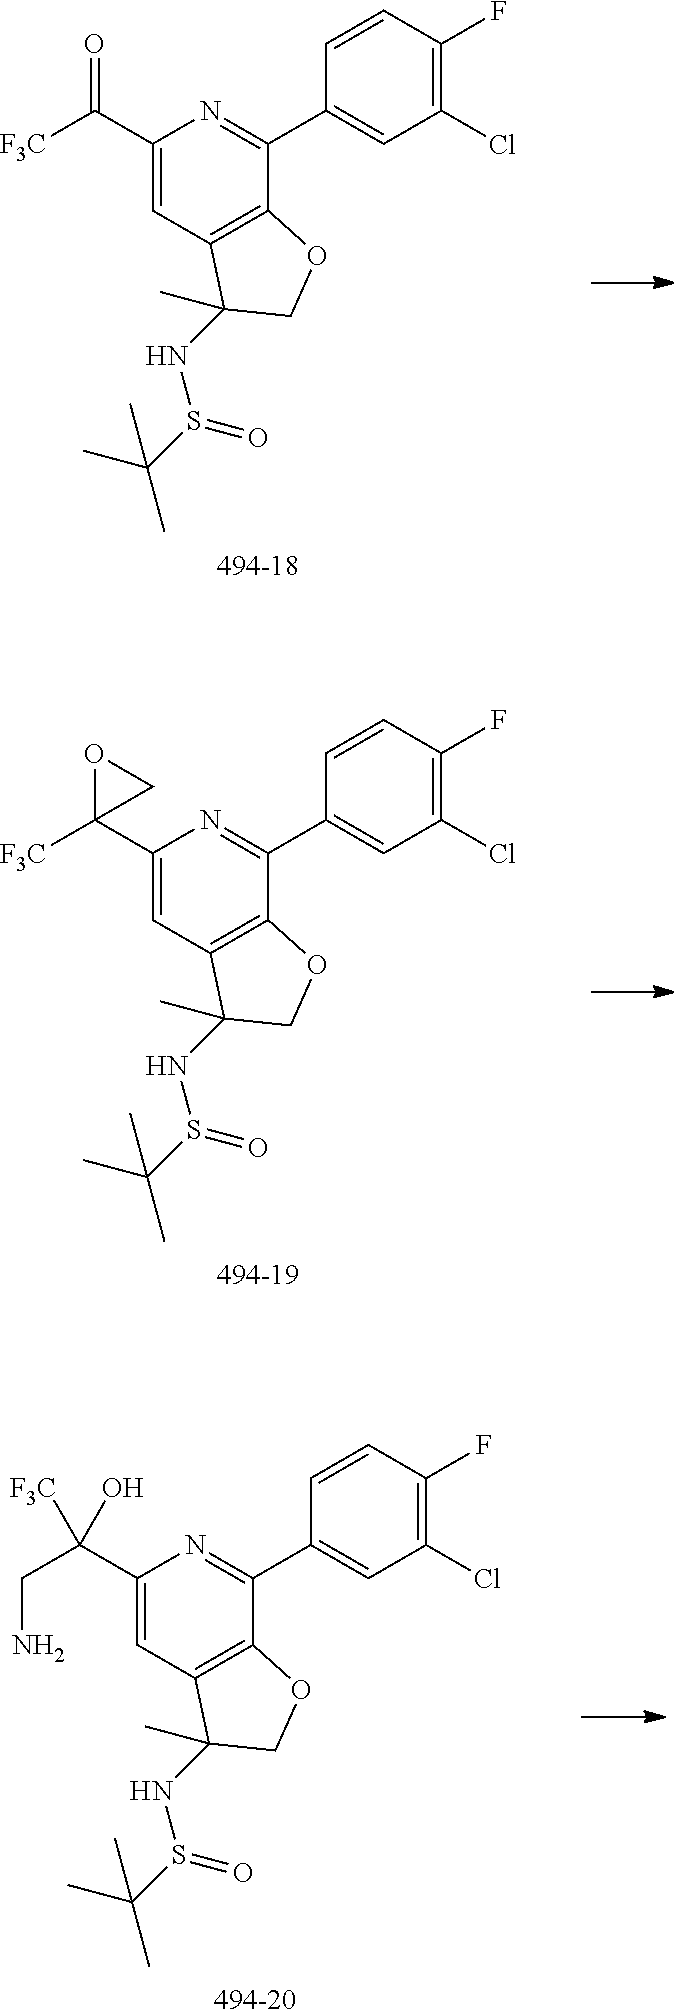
[494-18].C1(C([F3C])=O)=CC2=C(C(C3=CC(Cl)=C(F)C=C3)=N1)OCC2(NS(C(C)(C)C)=O)C.[494-19].C1(C2([F3C])OC2)=CC2=C(C(C3=CC(Cl)=C(F)C=C3)=N1)OCC2(NS(C(C)(C)C)=O)C.[494-20].C1(C([F3C])(O)CN)=CC2=C(C(C3=CC(Cl)=C(F)C=C3)=N1)OCC2(NS(C(C)(C)C)=O)C
